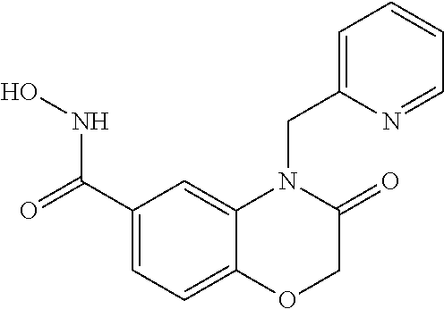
C1(C(=O)NO)=CC=C2C(=C1)N(CC1=CC=CC=N1)C(=O)CO2
